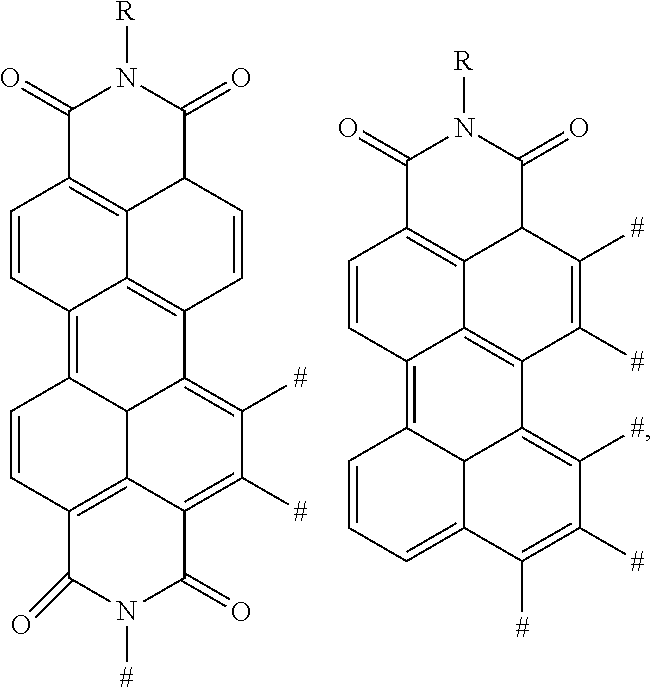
C1(=O)C2=C3C(C(=O)N1[R])C=CC1=C3C(=C3C4C1=C([#])C([#])=C1C4=C(C=C3)C(=O)N([#])C1=O)C=C2.C1(=O)C2=C3C(C(=O)N1[R])C([#])=C([#])C1=C3C(=C3C4C1=C([#])C([#])=C([#])C4=CC=C3)C=C2
